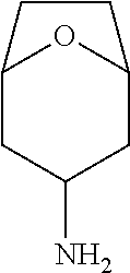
C12CC(N)CC(O1)CC2
